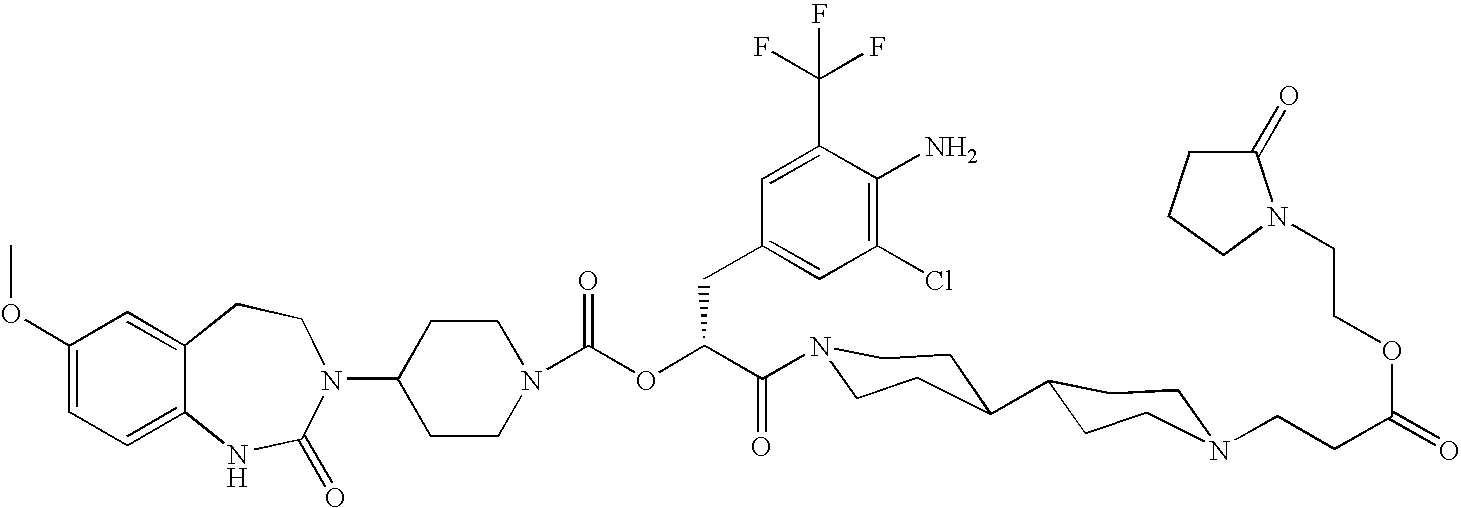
C12=CC(OC)=CC=C1NC(=O)N(C1CCN(C(OC(C(=O)N3CCC(C4CCN(CCC(=O)OCCN5C(=O)CCC5)CC4)CC3)CC3=CC(Cl)=C(N)C(C(F)(F)F)=C3)=O)CC1)CC2
